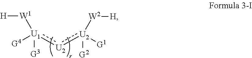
[G4][U1](:[U2]:[U2]([G1])([G2])[W2][H])([G3])[W1][H]
